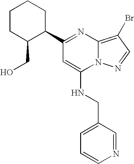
C1(C2CCCCC2CO)=NC2=C(Br)C=NN2C(NCC2=CC=CN=C2)=C1
